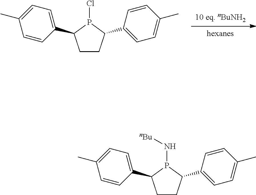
[10 eq. nBuNH2].[hexanes].C1CC(C2=CC=C(C)C=C2)P(Cl)C1C1=CC=C(C)C=C1.C1CC(C2=CC=C(C)C=C2)P(N[nBu])C1C1=CC=C(C)C=C1
